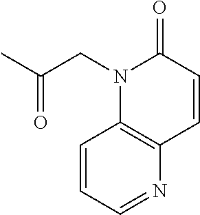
CC(CN1C2=C(C=CC1=O)N=CC=C2)=O
